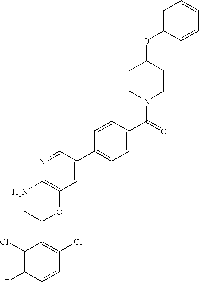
C1(Cl)=C(F)C=CC(Cl)=C1C(C)OC1=C(N)N=CC(C2=CC=C(C(=O)N3CCC(OC4=CC=CC=C4)CC3)C=C2)=C1
